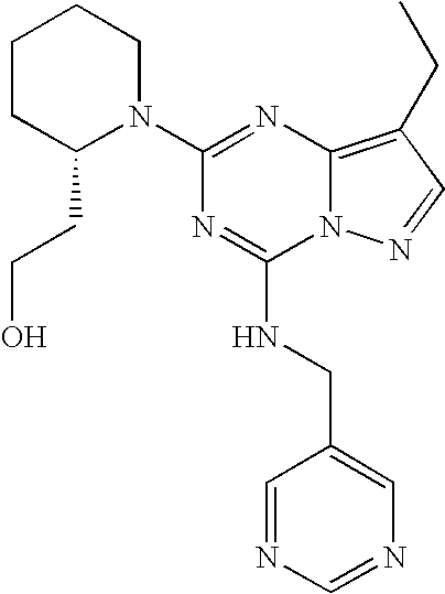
C1CC(CCO)N(C2=NC3=C(CC)C=NN3C(NCC3=CN=CN=C3)=N2)CC1
